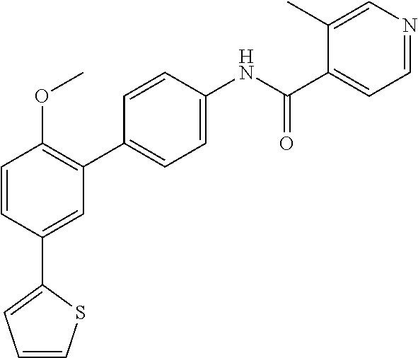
C1=CC(C2=CC=CS2)=CC(C2=CC=C(NC(C3=CC=NC=C3C)=O)C=C2)=C1OC
